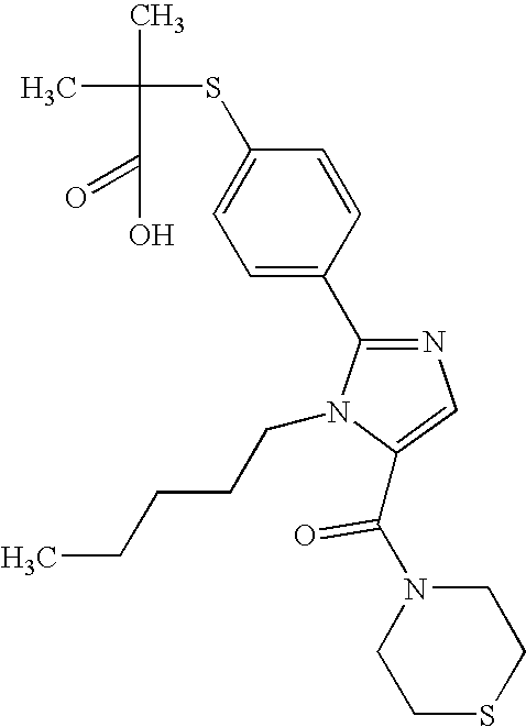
CC(C)(SC1=CC=C(C2=NC=C(C(N3CCSCC3)=O)N2CCCCC)C=C1)C(=O)O
